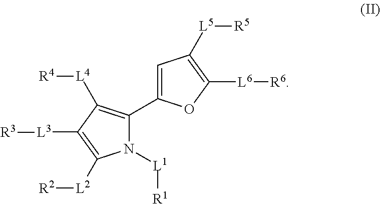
N1([L1][R1])C(C2=CC([L5][R5])=C([L6][R6])O2)=C([L4][R4])C([L3][R3])=C1[L2][R2]
